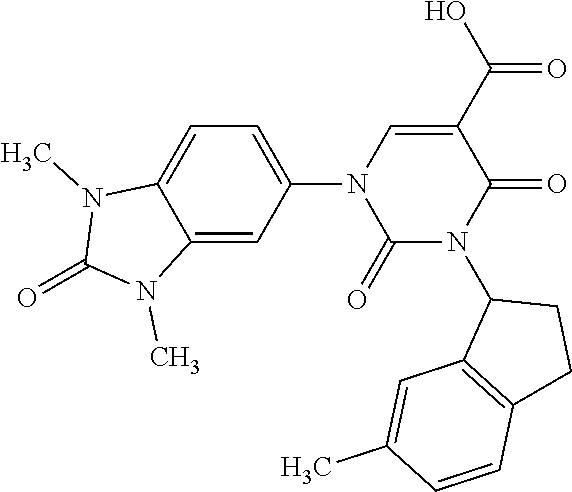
C12=CC(N3C(=O)N(C4C5=C(CC4)C=CC(C)=C5)C(=O)C(C(=O)O)=C3)=CC=C1N(C)C(=O)N2C
